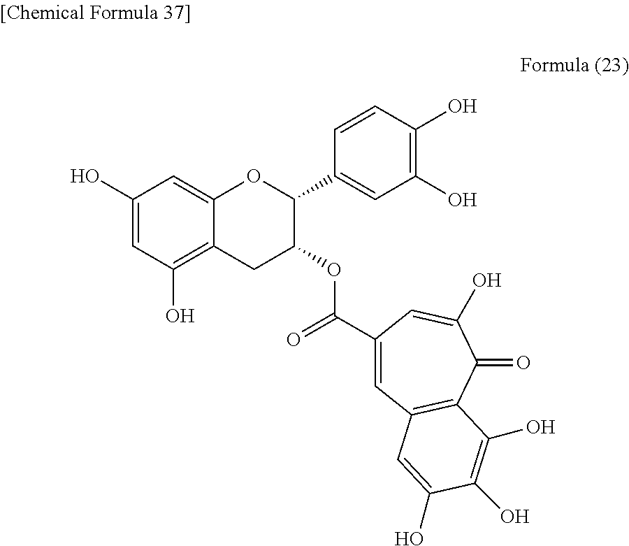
C1(O)=CC(O)=C2C(=C1)OC(C1=CC(O)=C(O)C=C1)C(OC(C1=CC3=C(C(=O)C(O)=C1)C(O)=C(O)C(O)=C3)=O)C2
